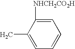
C1(C)=CC=CC=C1[NHCH2CO2H]
